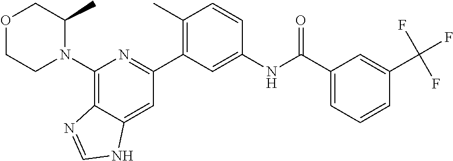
C1(C2=C(C)C=CC(NC(C3=CC=CC(C(F)(F)F)=C3)=O)=C2)=NC(N2C(C)COCC2)=C2C(=C1)NC=N2
